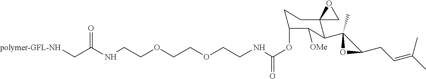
[polymer-GFL-NH]CC(NCCOCCOCCNC(OC1CCC2(C(C3(C)OC3CC=C(C)C)C1[OMe])CO2)=O)=O
